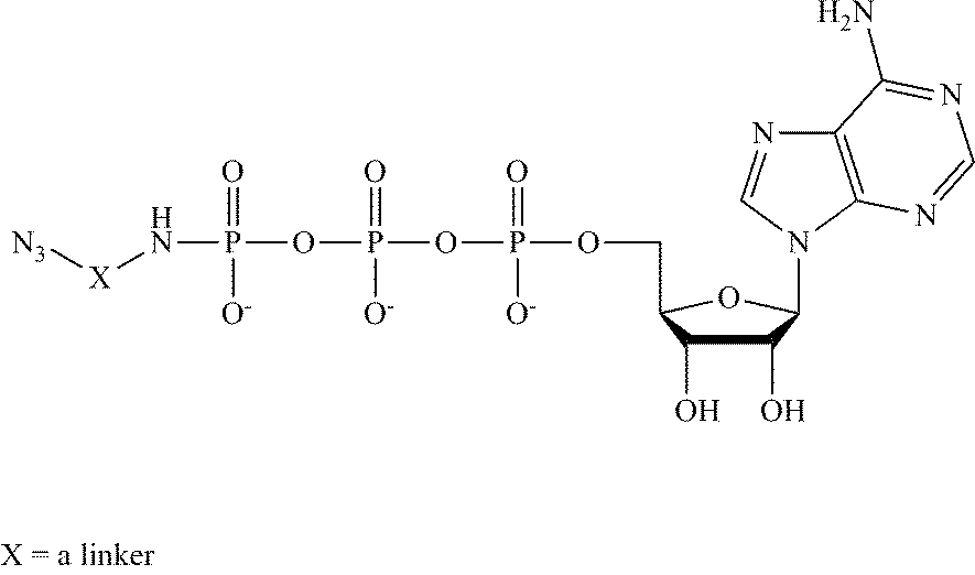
C1(O)C(O)C(COP(OP(OP(N[X][N3])(=O)[O-])(=O)[O-])(=O)[O-])OC1N1C2=C(N=C1)C(N)=NC=N2
